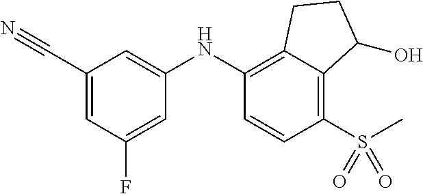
C1(NC2=C3C(=C(S(C)(=O)=O)C=C2)C(O)CC3)=CC(C#N)=CC(F)=C1
